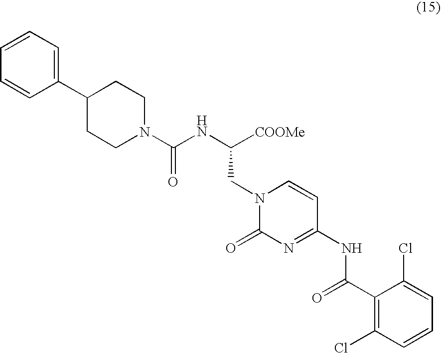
C1(C2CCN(C(NC([COOMe])CN3C(=O)N=C(NC(C4=C(Cl)C=CC=C4Cl)=O)C=C3)=O)CC2)=CC=CC=C1
